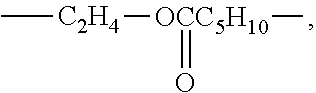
C[C2H4][OCC5H10](C)=O
